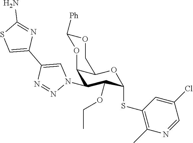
O1C([Ph])OC2C(N3C=C(C4=CSC(N)=N4)N=N3)C(OCC)C(SC3=C(C)N=CC(Cl)=C3)OC2C1
